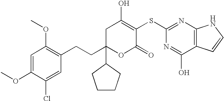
C1C(CCC2=C(OC)C=C(OC)C(Cl)=C2)(C2CCCC2)OC(=O)C(SC2=NC3=C(C(O)=N2)C=CN3)=C1O
